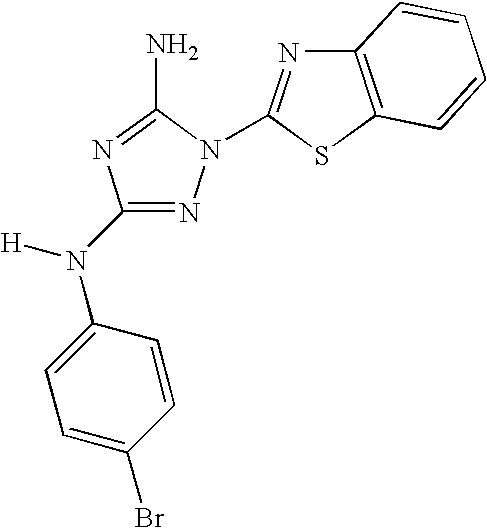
N1=C(N(C2=CC=C(Br)C=C2)[H])N=C(N)N1C1=NC2=C(S1)C=CC=C2
